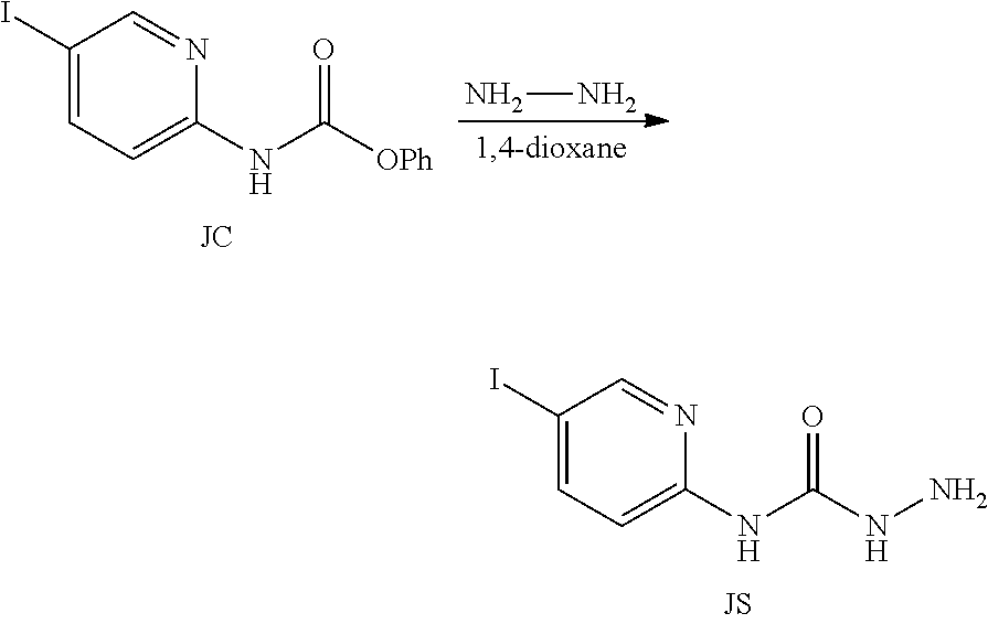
C1(I)=CC=C(NC(NN)=O)N=C1.C1(I)=CC=C(NC([OPh])=O)N=C1.NN
